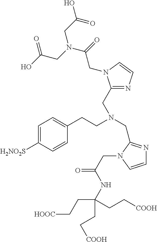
C(CN(CC1=NC=CN1CC(=O)NC(CC[HOOC])(CC[COOH])CC[COOH])CC1=NC=CN1CC(=O)N(CC(=O)O)CC(=O)O)C1=CC=C([H2NO2S])C=C1
